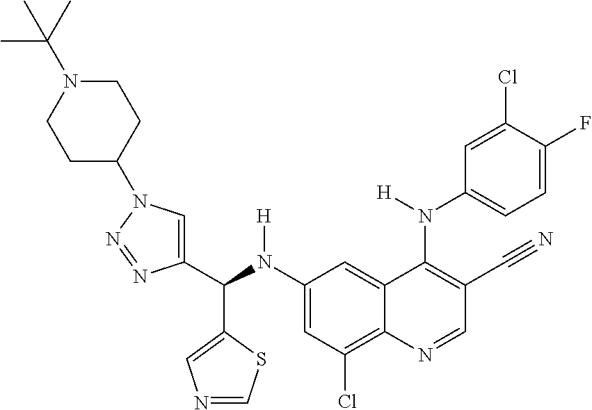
C1(N(C(C2=CN(C3CCN(C(C)(C)C)CC3)N=N2)C2=CN=CS2)[H])=CC(Cl)=C2C(=C1)C(N(C1=CC=C(F)C(Cl)=C1)[H])=C(C#N)C=N2
